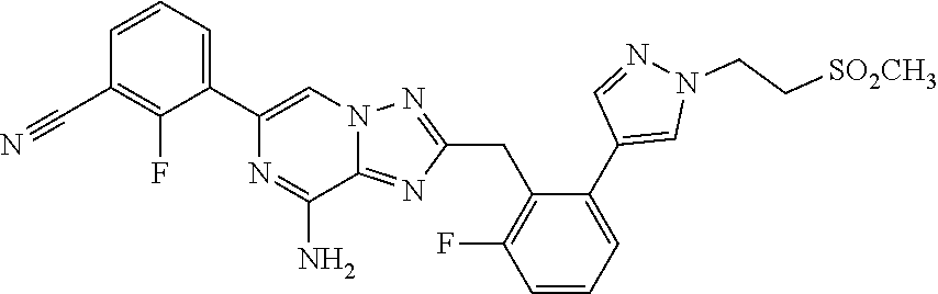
C1(C2=CC=CC(C#N)=C2F)=CN2C(=NC(CC3=C(F)C=CC=C3C3=CN(CC[SO2CH3])N=C3)=N2)C(N)=N1
